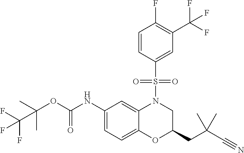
C(OC(NC1=CC=C2C(=C1)N(S(=O)(=O)C1=CC(C(F)(F)F)=C(F)C=C1)CC(CC(C)(C)C#N)O2)=O)(C(F)(F)F)(C)C
